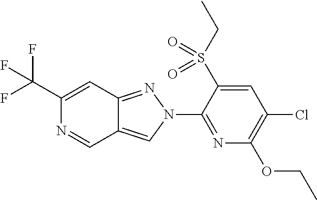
C1(C(F)(F)F)=CC2=NN(C3=NC(OCC)=C(Cl)C=C3S(CC)(=O)=O)C=C2C=N1
